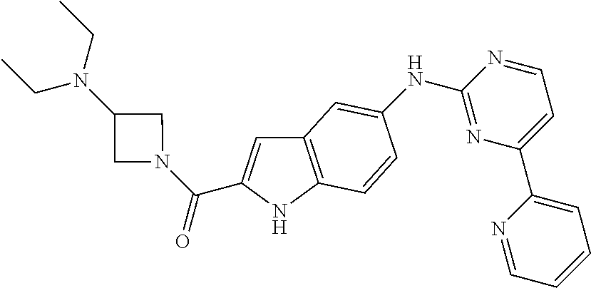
C12=C(NC(C(N3CC(N(CC)CC)C3)=O)=C1)C=CC(NC1=NC(C3=CC=CC=N3)=CC=N1)=C2
